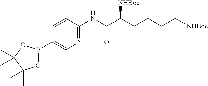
N(C(=O)C(CCCC[NHBoc])[NHBoc])C1=NC=C(B2OC(C)(C)C(C)(C)O2)C=C1
